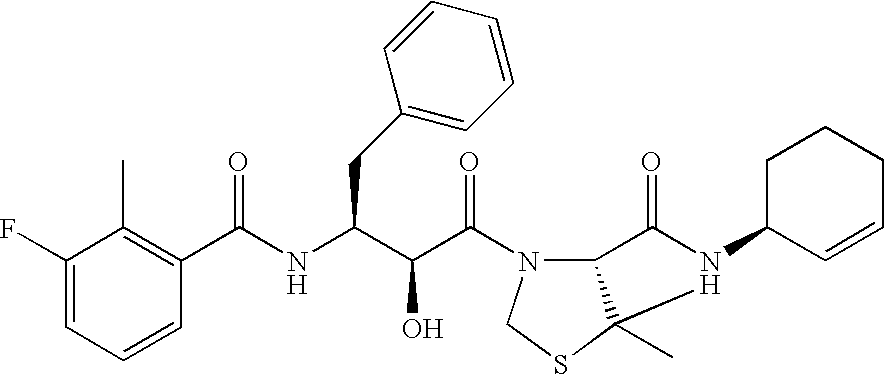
C1(F)=CC=CC(C(NC(C(C(=O)N2C3C(C)(SC2)N(C2C=CCCC2)C3=O)O)CC2=CC=CC=C2)=O)=C1C
